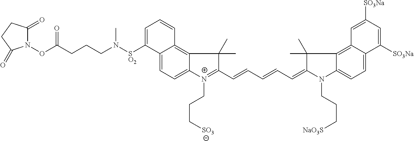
C12=CC=C3C(=C1C=CC=C2[SO2]N(CCCC(ON1C(=O)CCC1=O)=O)C)C(C)(C)C(C=CC=CC=C1N(CCC[NaO3S])C2=CC=C4C(=C2C1(C)C)C=C([SO3Na])C=C4[SO3Na])=[N+]3CCC[SO3]
